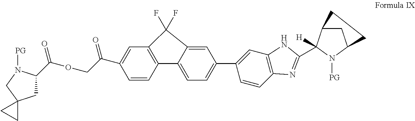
C1(C2=CC=C3C(=C2)C(F)(F)C2=C3C=CC(C(COC(C3CC4(CN3[PG])CC4)=O)=O)=C2)=CC2=C(C=C1)N=C(C1([H])C3CC(N1[PG])CC3)N2
